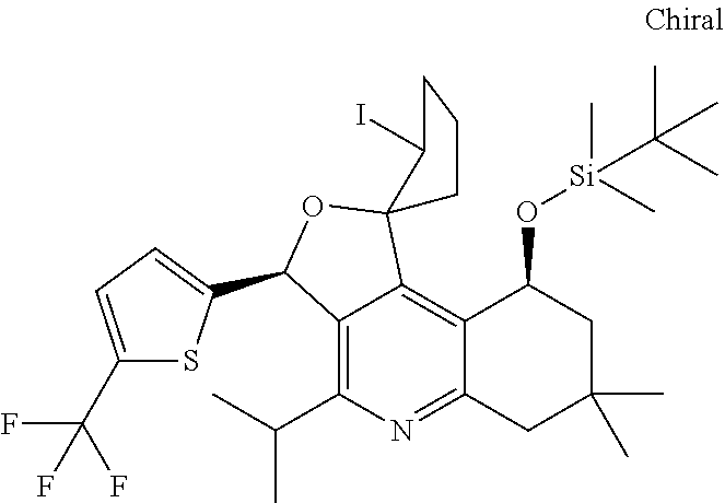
C12=C(C(C)C)N=C3C(=C1C1(OC2C2=CC=C(C(F)(F)F)S2)CCCC1I)C(O[Si](C(C)(C)C)(C)C)CC(C)(C)C3
